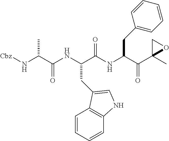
[Cbz]NC(C(NC(C(NC(C(C1(C)OC1)=O)CC1=CC=CC=C1)=O)CC1=CNC2=C1C=CC=C2)=O)C
